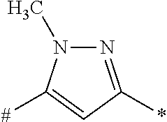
N1=C(*)C=C([#])N1C
